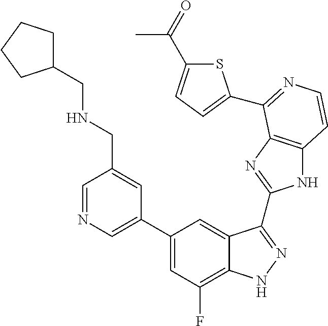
C1=C(C2=CC(F)=C3C(=C2)C(C2=NC4=C(N2)C=CN=C4C2=CC=C(C(=O)C)S2)=NN3)C=C(CNCC2CCCC2)C=N1
